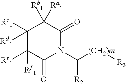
C1([Ra1])([Rb1])C([Rc1])([Rd1])C([Re1])([Rf1])C(=O)N(C([(CH2)m][R3])[R2])C1=O
